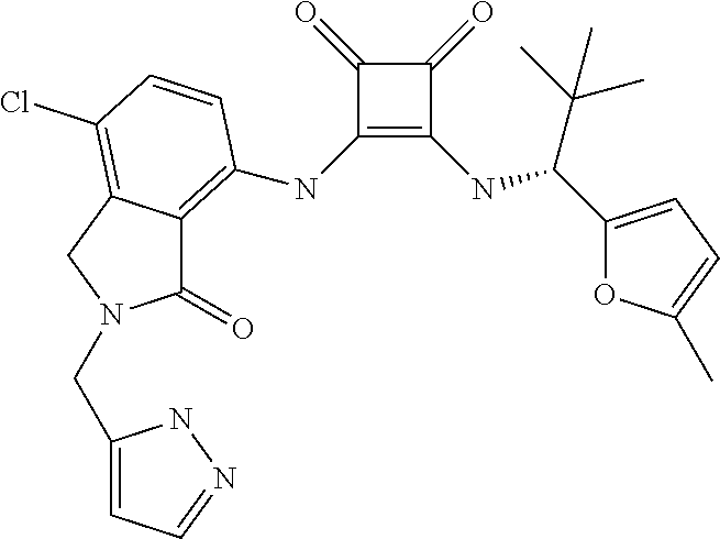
C1(=O)C(NC2=C3C(=O)N(CC4=CC=NN4)CC3=C(Cl)C=C2)=C(NC(C(C)(C)C)C2=CC=C(C)O2)C1=O
